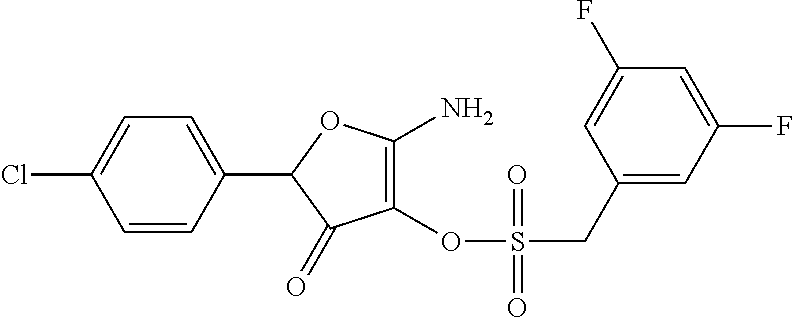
C1(C2=CC=C(Cl)C=C2)C(=O)C(OS(CC2=CC(F)=CC(F)=C2)(=O)=O)=C(N)O1
